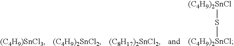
[(C4H9)2SnCl]S[(C4H9)2SnCl]
